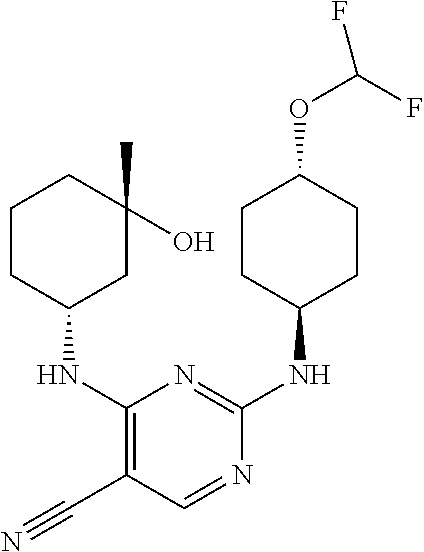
C1CC(NC2=C(C#N)C=NC(NC3CCC(OC(F)F)CC3)=N2)CC(O)(C)C1
